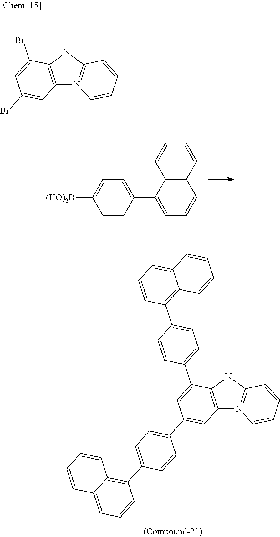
C12=C(NC3=N1C=CC=C3)C(Br)=CC(Br)=C2.C12=C(C(C3=CC=C([(HO)2B])C=C3)=CC=C1)C=CC=C2.C12=C(NC3=N1C=CC=C3)C(C1=CC=C(C3=C4C(=CC=C3)C=CC=C4)C=C1)=CC(C1=CC=C(C3=C4C(=CC=C3)C=CC=C4)C=C1)=C2
